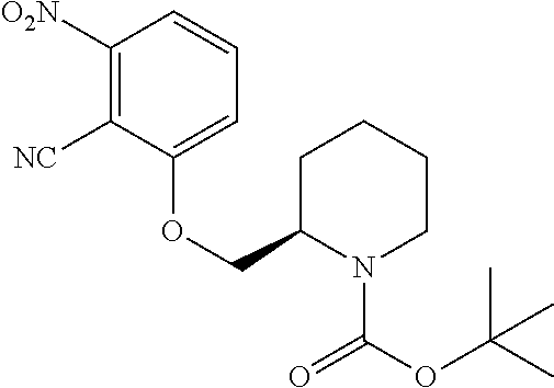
C1([O2N])=C([NC])C(OCC2N(C(OC(C)(C)C)=O)CCCC2)=CC=C1
